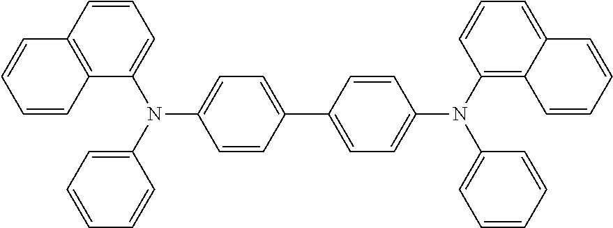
C1=CC(C2=CC=C(N(C3=CC=CC=C3)C3=C4C(=CC=C3)C=CC=C4)C=C2)=CC=C1N(C1=CC=CC2=C1C=CC=C2)C1=CC=CC=C1
